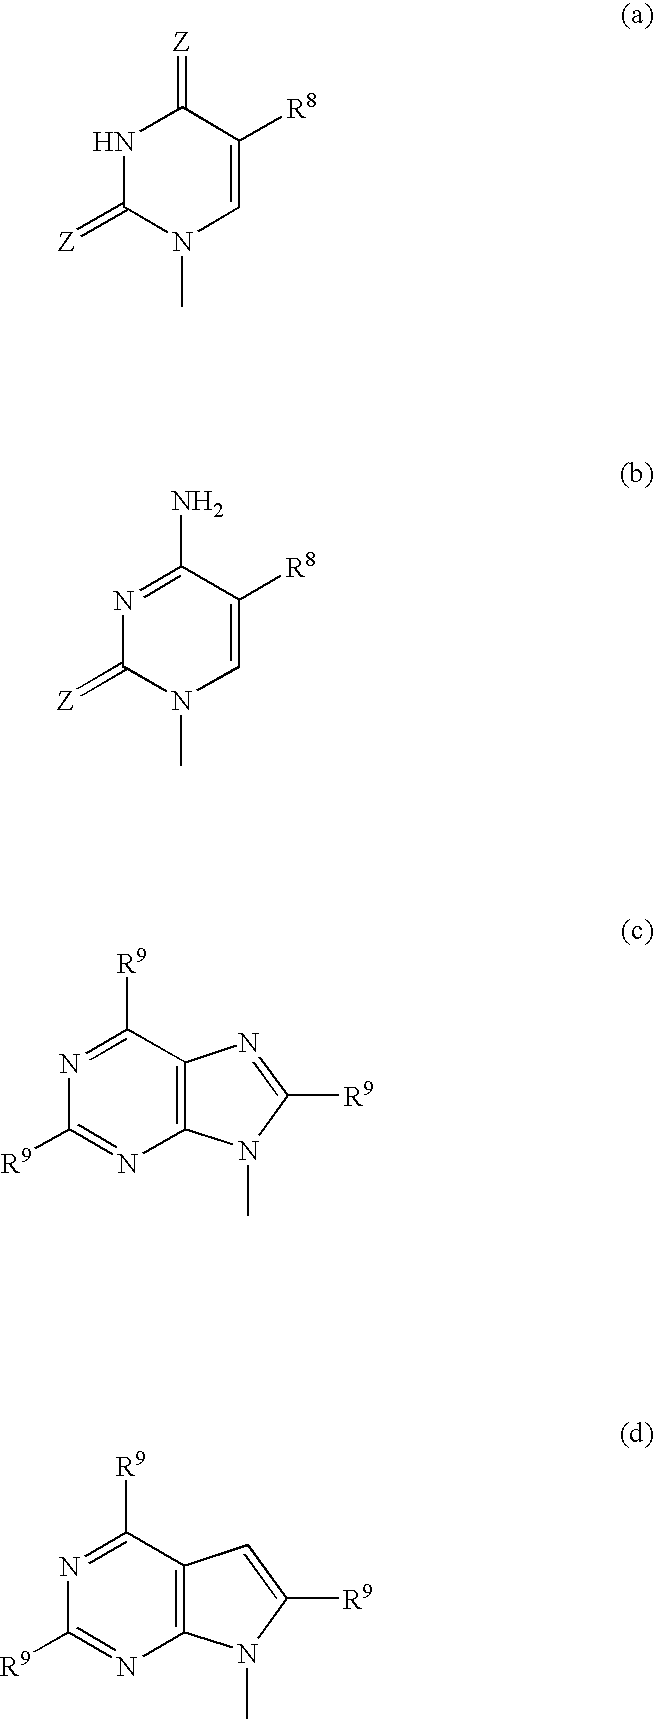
N1C(=[Z])N(C)C=C([R8])C1=[Z].N1=C([R9])C2=C(N=C1[R9])N(C)C([R9])=N2.N1=C(N)C([R8])=CN(C)C1=[Z].N1=C([R9])C2=C(N=C1[R9])N(C)C([R9])=C2
